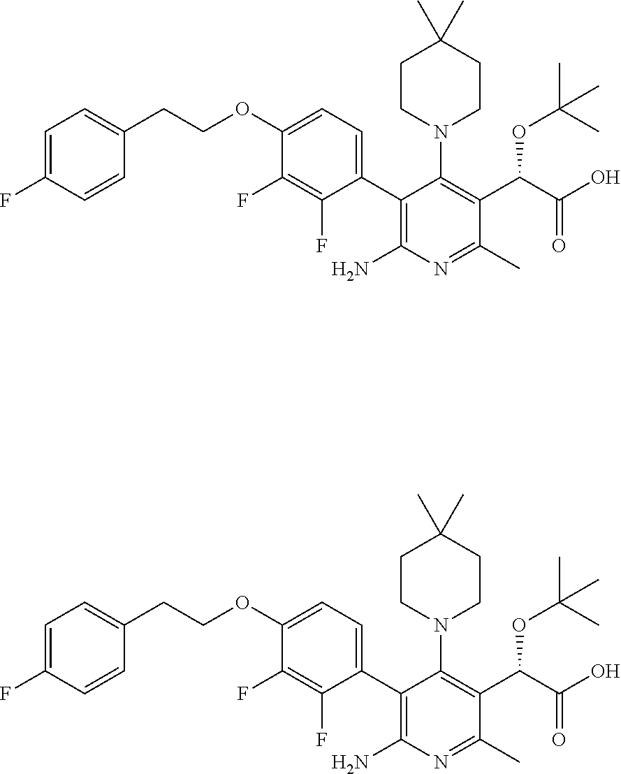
C1=C(F)C=CC(CCOC2=CC=C(C3=C(N)N=C(C)C(C(OC(C)(C)C)C(O)=O)=C3N3CCC(C)(C)CC3)C(F)=C2F)=C1.C1=C(F)C=CC(CCOC2=CC=C(C3=C(N)N=C(C)C(C(OC(C)(C)C)C(O)=O)=C3N3CCC(C)(C)CC3)C(F)=C2F)=C1
